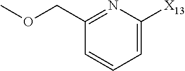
COCC1=NC([X13])=CC=C1
